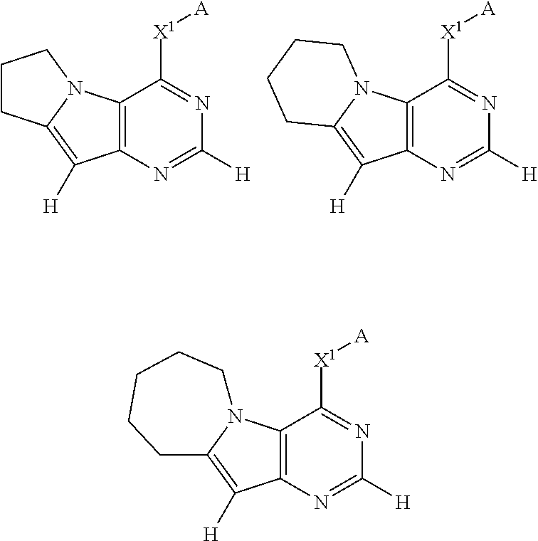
C12=C(N=C([H])N=C1[X1][A])C([H])=C1N2CCC1.C12=C(N=C([H])N=C1[X1][A])C([H])=C1N2CCCC1.C12=C(N=C([H])N=C1[X1][A])C([H])=C1N2CCCCC1
